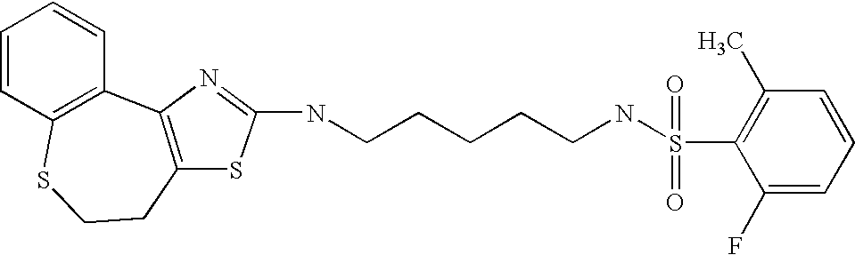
C1=CC2=C(C=C1)C1=C(CCS2)SC(NCCCCCNS(=O)(=O)C2=C(C)C=CC=C2F)=N1
